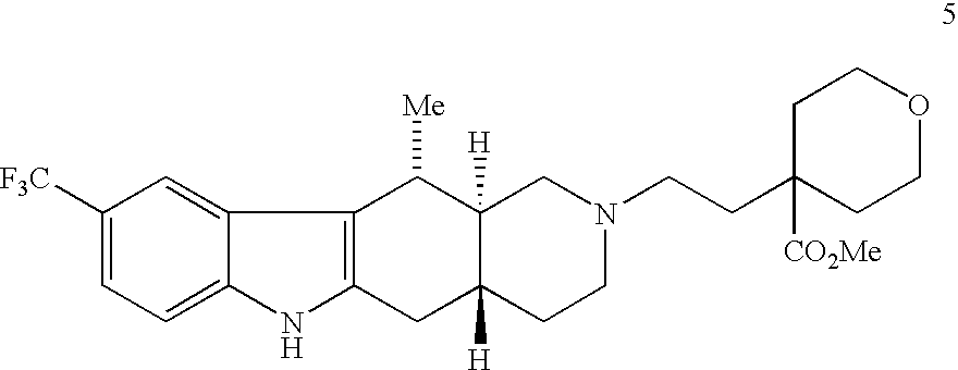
C1([F3C])=CC=C2C(=C1)C1=C(N2)CC2([H])C([H])(C1[Me])CN(CCC1([CO2Me])CCOCC1)CC2
